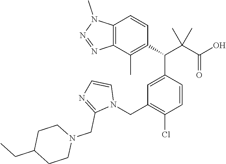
C12=C(C(C)=C(C(C3=CC(CN4C=CN=C4CN4CCC(CC)CC4)=C(Cl)C=C3)C(C(O)=O)(C)C)C=C1)N=NN2C
